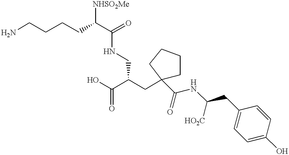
NCCCCC(C(=O)NCC(CC1(C(NC([HO2C])CC2=CC=C(O)C=C2)=O)CCCC1)C(O)=O)[NHSO2Me]
